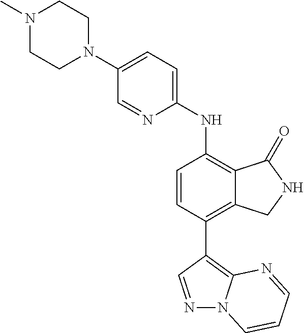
C1(N2CCN(C)CC2)=CC=C(NC2=C3C(=C(C4=C5N(N=C4)C=CC=N5)C=C2)CNC3=O)N=C1
